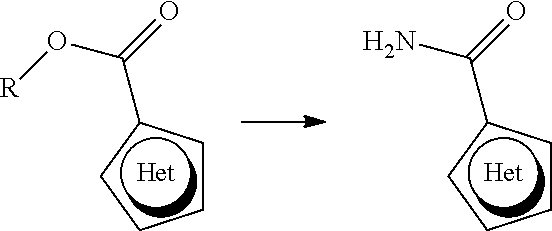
[R]OC(=O)c1cccc1.NC(=O)c1cccc1
